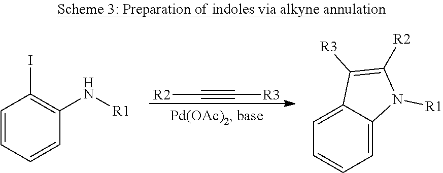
[R2]C#C[R3].C1=CC=CC(N[R1])=C1I.C1=C2C(=CC=C1)C([R3])=C([R2])N2[R1]
